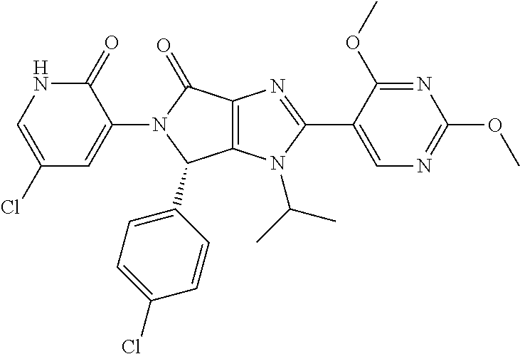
C1(Cl)=CNC(=O)C(N2C(C3=CC=C(Cl)C=C3)C3=C(C2=O)N=C(C2=CN=C(OC)N=C2OC)N3C(C)C)=C1
